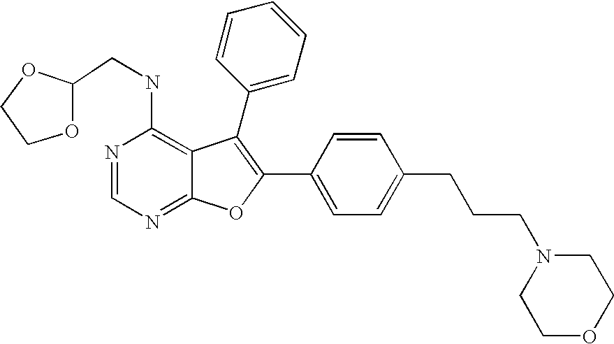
N1=CN=C2C(=C1NCC1OCCO1)C(C1=CC=CC=C1)=C(C1=CC=C(CCCN3CCOCC3)C=C1)O2
